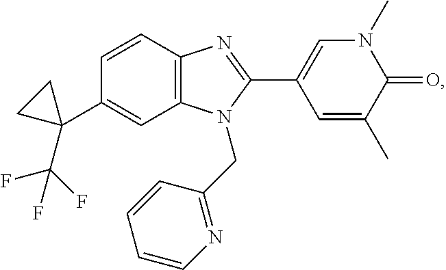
C1(C2(C(F)(F)F)CC2)=CC2=C(C=C1)N=C(C1=CN(C)C(=O)C(C)=C1)N2CC1=NC=CC=C1
